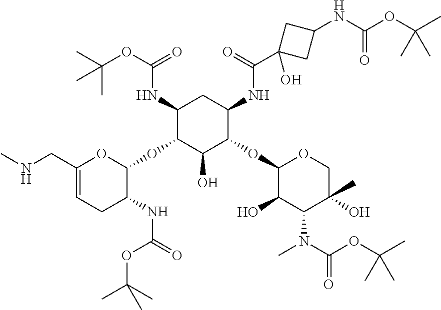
CNCC1=CCC(NC(OC(C)(C)C)=O)C(OC2C(O)C(OC3C(O)C(N(C(OC(C)(C)C)=O)C)C(O)(C)CO3)C(NC(C3(O)CC(NC(OC(C)(C)C)=O)C3)=O)CC2NC(=O)OC(C)(C)C)O1
